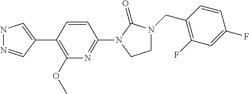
N1N=CC(C2=C(OC)N=C(N3C(=O)N(CC4=C(F)C=C(F)C=C4)CC3)C=C2)=C1
